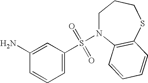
C1(N)=CC(S(=O)(=O)N2CCCSC3=C2C=CC=C3)=CC=C1
